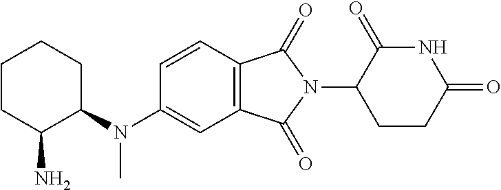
C1=CC2=C(C=C1N(C1CCCCC1N)C)C(=O)N(C1CCC(=O)NC1=O)C2=O
